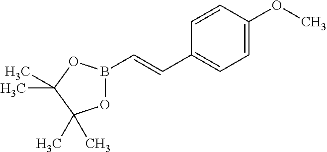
B1(C=CC2=CC=C(OC)C=C2)OC(C)(C)C(C)(C)O1
